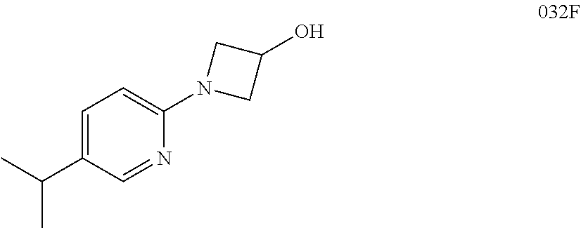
C1=C(C(C)C)C=NC(N2CC(O)C2)=C1
